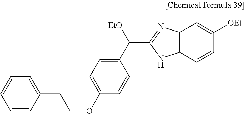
C(OC1=CC=C(C([EtO])C2=NC3=C(N2)C=CC([OEt])=C3)C=C1)CC1=CC=CC=C1
